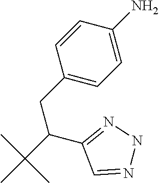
C1(CC(C(C)(C)C)C2=NNN=C2)=CC=C(N)C=C1
